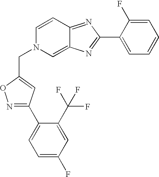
N1=C(C2=CC=C(F)C=C2C(F)(F)F)C=C(CN2C=C3C(=NC(C4=CC=CC=C4F)=N3)C=C2)O1
